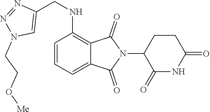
C1=CC=C2C(=C1NCC1=CN(CCO[Me])N=N1)C(=O)N(C1C(=O)NC(=O)CC1)C2=O
